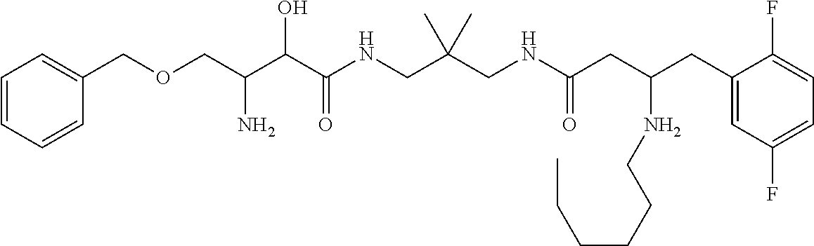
C(C(C(C(NCC(CNC(CC(CC1=CC(F)=CC=C1F)NCCCCCC)=O)(C)C)=O)O)N)OCC1=CC=CC=C1
